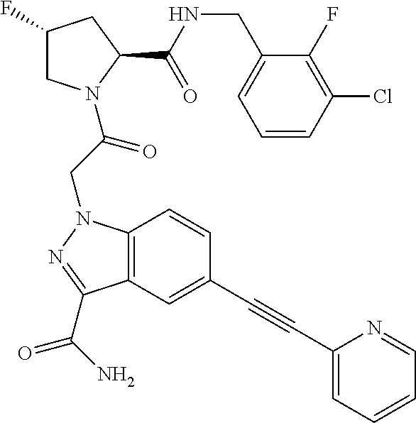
C1=CC(Cl)=C(F)C(CNC(C2CC(F)CN2C(CN2C3=C(C(C(N)=O)=N2)C=C(C#CC2=CC=CC=N2)C=C3)=O)=O)=C1
